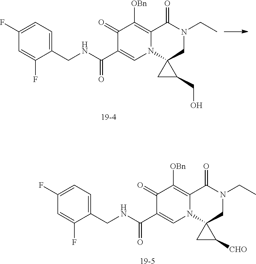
C1(F)=CC=C(CNC(C2=CN3C(=C([OBn])C2=O)C(=O)N(CC)CC32CC2CO)=O)C(F)=C1.[19-4].C1(F)=CC=C(CNC(C2=CN3C(=C([OBn])C2=O)C(=O)N(CC)CC32CC2[CHO])=O)C(F)=C1.[19-5]
